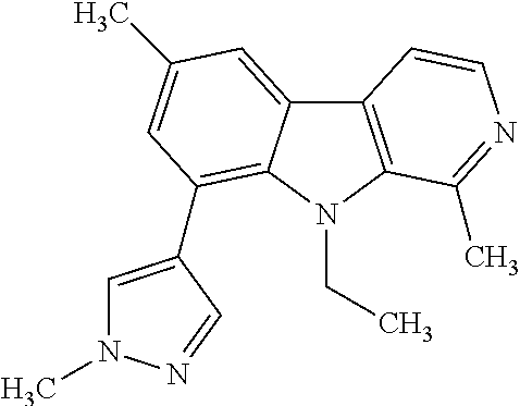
C1=C(C2=C3C(=CC(C)=C2)C2=C(N3CC)C(C)=NC=C2)C=NN1C
